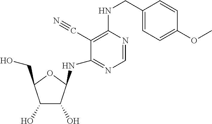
C1=NC(NCC2=CC=C(OC)C=C2)=C(C#N)C(NC2C(O)C(O)C(CO)O2)=N1
